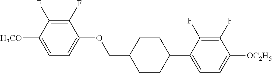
C1(F)=C(F)C([H3CO])=CC=C1OCC1CCC(C2=CC=C([OC2H5])C(F)=C2F)CC1
